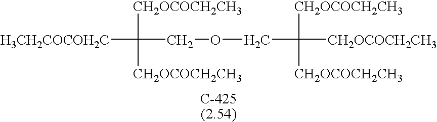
[H3CH2COCOH2C]C([CH2OCOCH2CH3])([CH2OCOCH2CH3])COCC([CH2OCOCH2CH3])([CH2OCOCH2CH3])[CH2OCOCH2CH3]
